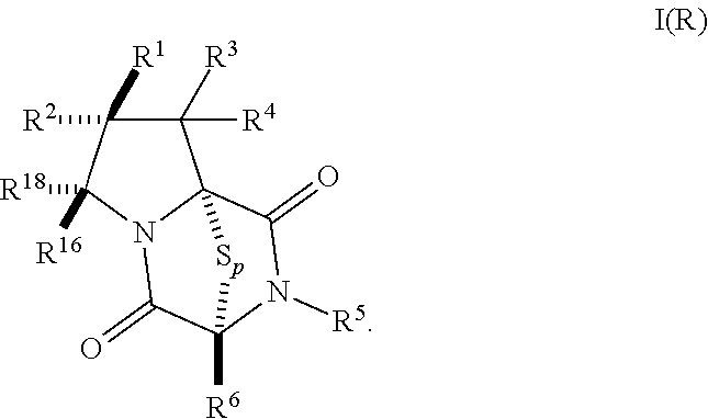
C1([R4])([R3])C23N(C(=O)C([R6])(N([R5])C2=O)[Sp]3)C([R16])([R18])C1([R1])[R2]
